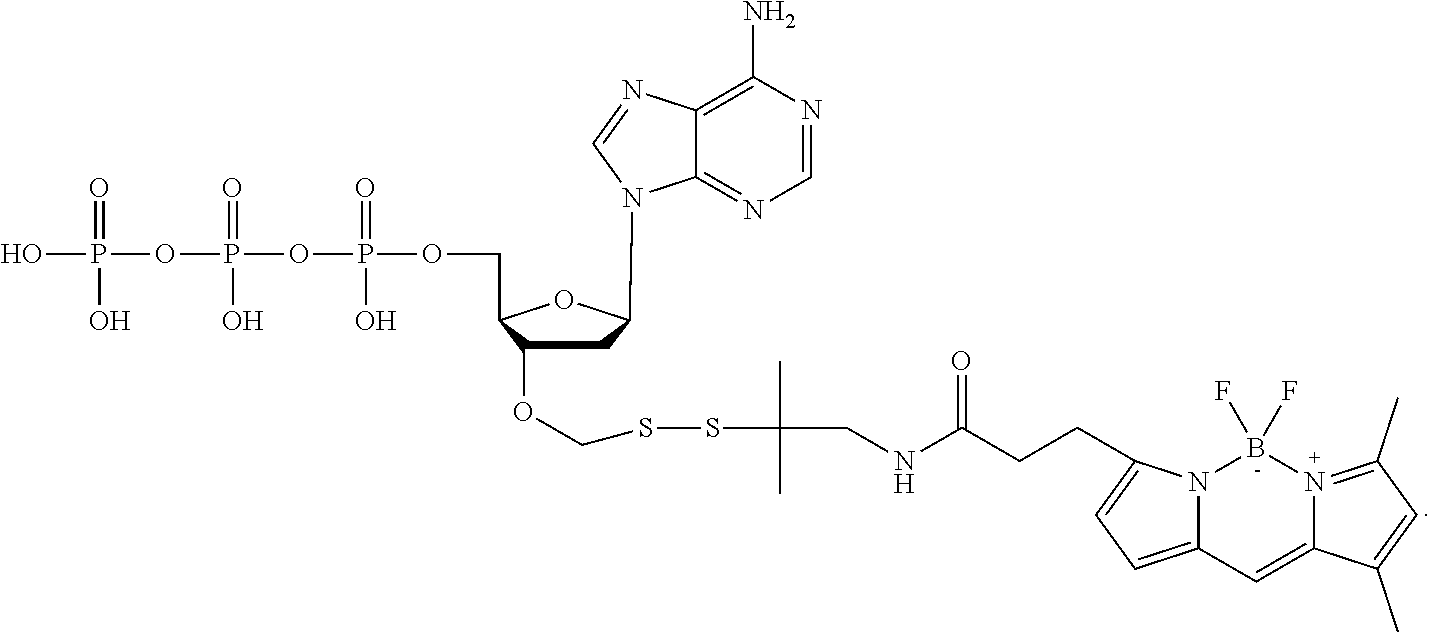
C1C(OCSSC(C)(C)CNC(CCC2=CC=C3N2B(F)(F)N2=C(C)C=C(C)C2=C3)=O)C(COP(=O)(O)OP(=O)(O)OP(=O)(O)O)OC1N1C2=NC=NC(N)=C2N=C1
